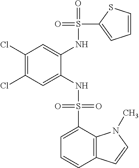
C1(Cl)=C(Cl)C=C(NS(=O)(=O)C2=CC=CC3=C2N(C)C=C3)C(NS(=O)(C2=CC=CS2)=O)=C1
